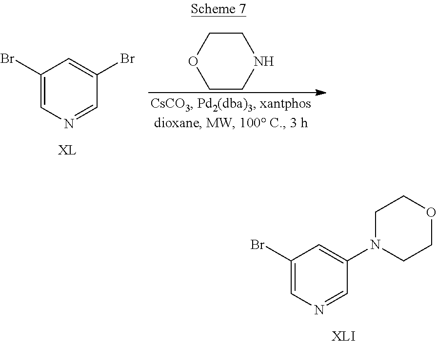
C1(Br)=CN=CC(N2CCOCC2)=C1.C1(Br)=CN=CC(Br)=C1.C1CNCCO1
